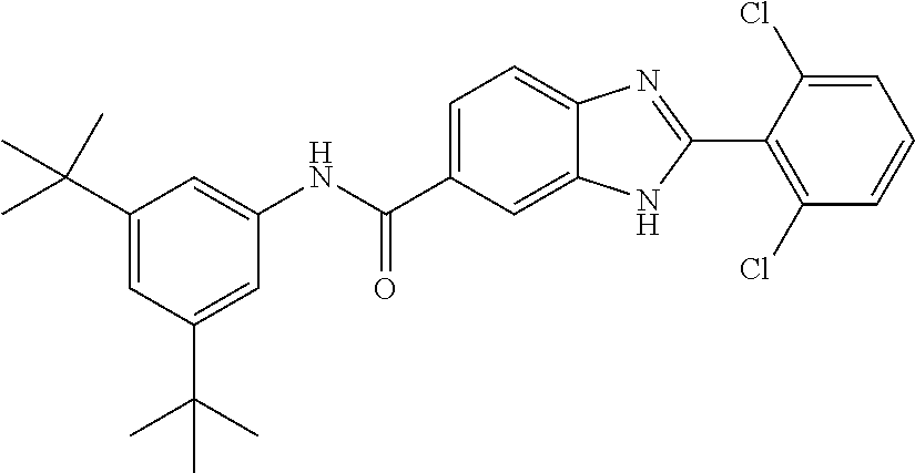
N(C(C1=CC=C2C(=C1)NC(C1=C(Cl)C=CC=C1Cl)=N2)=O)C1=CC(C(C)(C)C)=CC(C(C)(C)C)=C1
